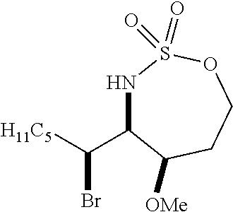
N1C(C([H11C5])Br)C([OMe])CCOS1(=O)=O
